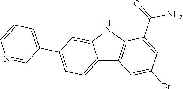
C12=CC=C(C3=CC=CN=C3)C=C1NC1=C2C=C(Br)C=C1C(=O)N
